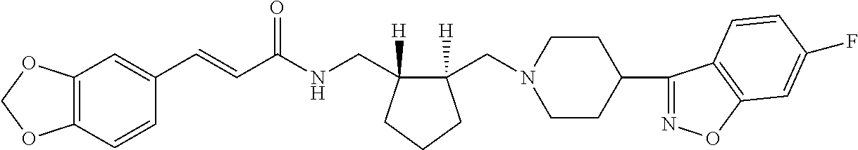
C1(C=CC(NCC2([H])C(CN3CCC(C4=NOC5=C4C=CC(F)=C5)CC3)([H])CCC2)=O)=CC2=C(C=C1)OCO2
